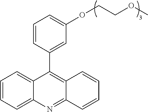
C1=CC=C2C(=C1)C(C1=CC(OCCOC)=CC=C1)=C1C(=N2)C=CC=C1
